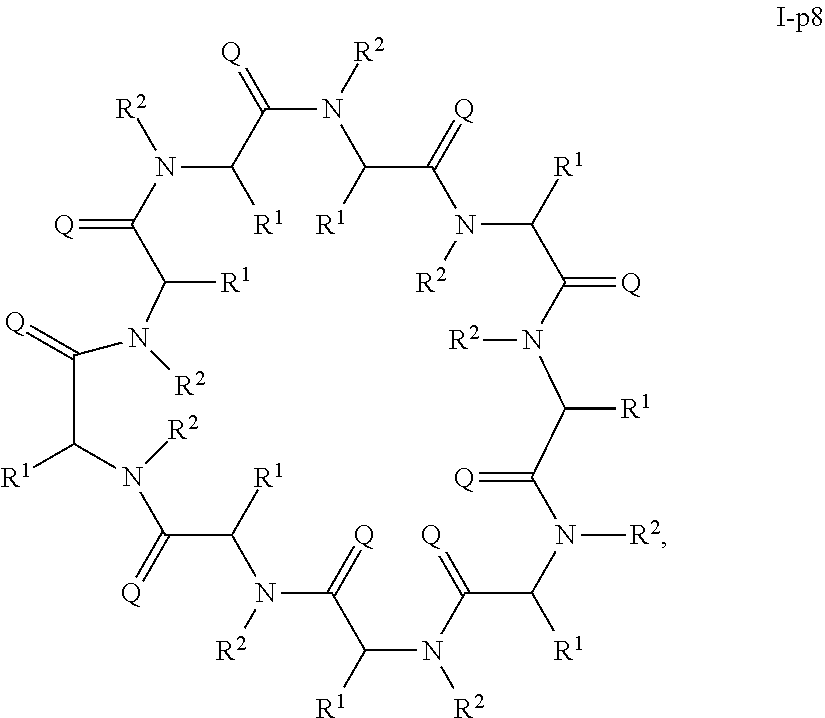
[Q]=C1N([R2])C([R1])C(=[Q])N([R2])C([R1])C(=[Q])N([R2])C([R1])C(=[Q])N([R2])C([R1])C(=[Q])N([R2])C([R1])C(=[Q])N([R2])C([R1])C(=[Q])N([R2])C([R1])C(=[Q])N([R2])C([R1])C(=[Q])N([R2])C1[R1]
